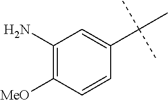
C1(N)=C([MeO])C=CC(C(C)(C)C)=C1
